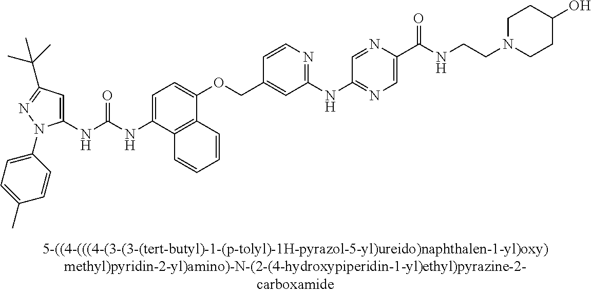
N(C(NC1=CC(C(C)(C)C)=NN1C1=CC=C(C)C=C1)=O)C1=CC=C(OCC2=CC(NC3=NC=C(C(NCCN4CCC(O)CC4)=O)N=C3)=NC=C2)C2=C1C=CC=C2
